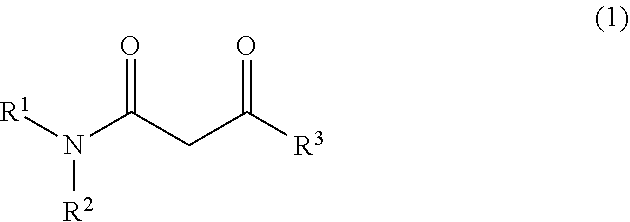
[R1]N([R2])C(CC([R3])=O)=O
